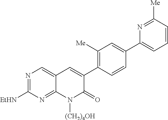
N1=C([EtHN])N=C2C(=C1)C=C(C1=C([Me])C=C(C3=CC=CC([Me])=N3)C=C1)C(=O)N2[(CH2)4OH]
